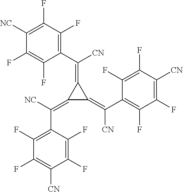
C1(=C([CN])C2=C(F)C(F)=C([CN])C(F)=C2F)C(=C(C2=C(F)C(F)=C([CN])C(F)=C2F)[CN])C1=C(C1=C(F)C(F)=C([CN])C(F)=C1F)[CN]
